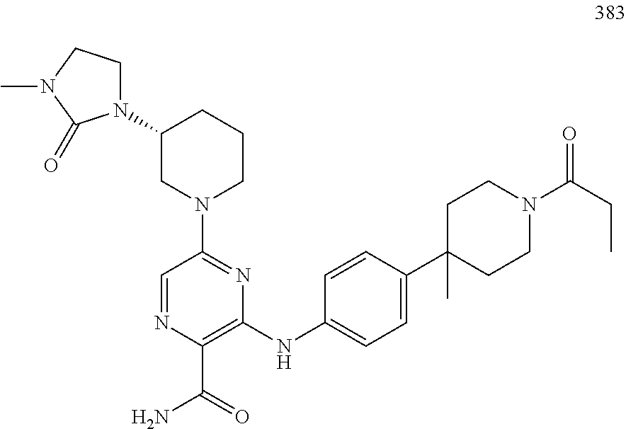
C1(NC2=CC=C(C3(C)CCN(C(CC)=O)CC3)C=C2)=C(C(=O)N)N=CC(N2CCCC(N3CCN(C)C3=O)C2)=N1
